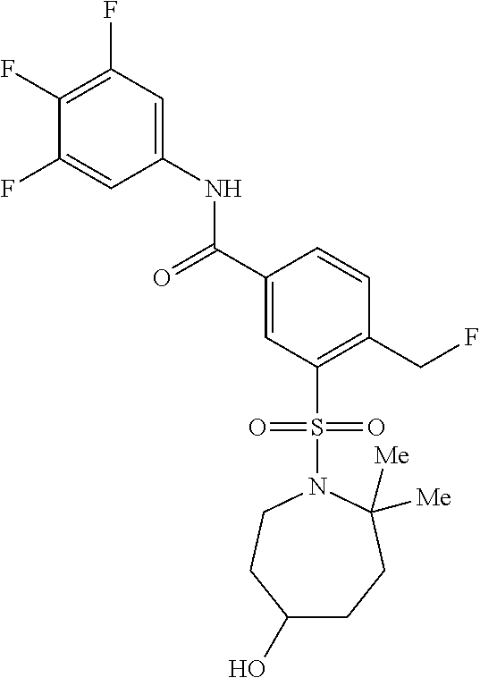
C1(F)=C(F)C=C(NC(C2=CC(S(N3CCC(O)CCC3([Me])[Me])(=O)=O)=C(CF)C=C2)=O)C=C1F
